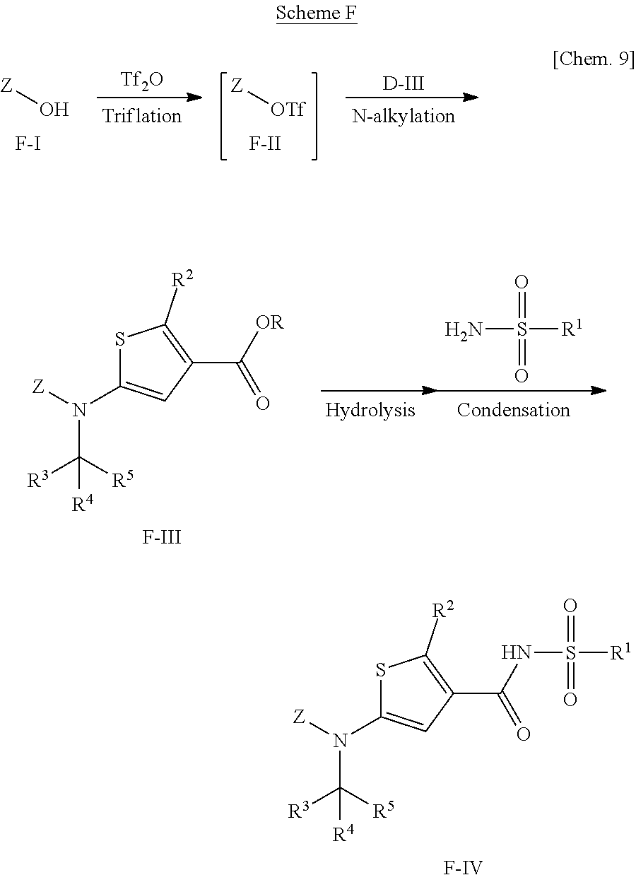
N(C([R5])([R3])[R4])(C1=CC(C(=O)[OR])=C([R2])S1)[Z].[F-III].O=S(=O)([R1])N.[F-IV].N(C([R5])([R3])[R4])(C1=CC(C(=O)NS(=O)(=O)[R1])=C([R2])S1)[Z].[Z]O.[Tf2O].[Z][OTf].[D-III].[F-I].[F-II]
